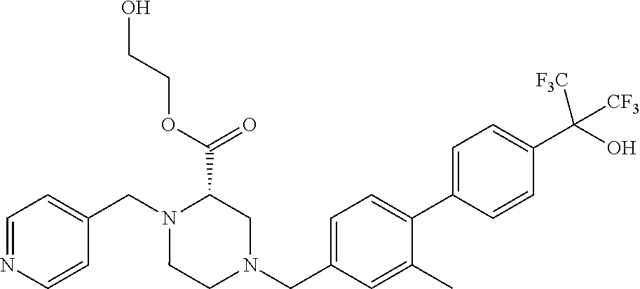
C1=NC=CC(CN2CCN(CC3=CC=C(C4=CC=C(C(O)([CF3])[CF3])C=C4)C(C)=C3)CC2C(=O)OCCO)=C1
